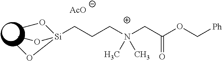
[Si](CCCN(CC(OC[Ph])=O)(C)C)(OC)(OC)OC.[AcO]
